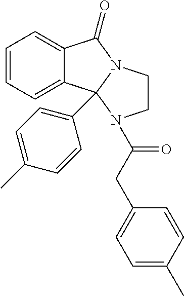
C1=CC=C2C(=C1)C1(C3=CC=C(C)C=C3)N(C2=O)CCN1C(CC1=CC=C(C)C=C1)=O
